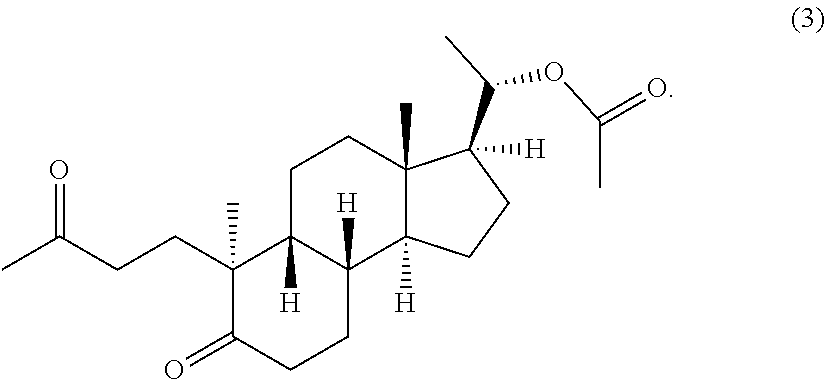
C1(C)(CCC(C)=O)C(=O)CCC2([H])C1([H])CCC1(C)C2([H])CCC1(C(C)OC(C)=O)[H]
